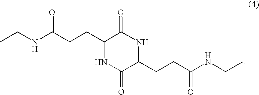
CCNC(CCC1NC(=O)C(CCC(NCC)=O)NC1=O)=O
